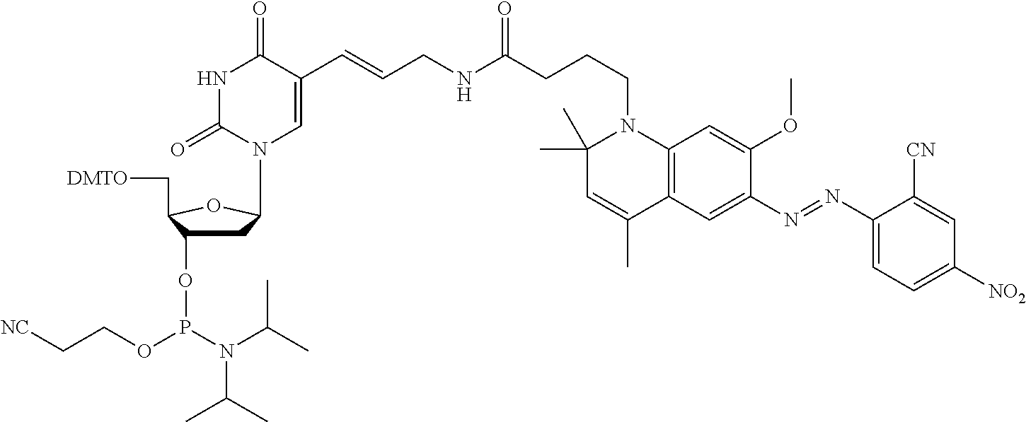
C1=C([CN])C(N=NC2=CC3=C(C=C2OC)N(CCCC(NCC=CC2=CN(C4CC(OP(OCC[NC])N(C(C)C)C(C)C)C(C[DMTO])O4)C(=O)NC2=O)=O)C(C)(C)C=C3C)=CC=C1[NO2]
